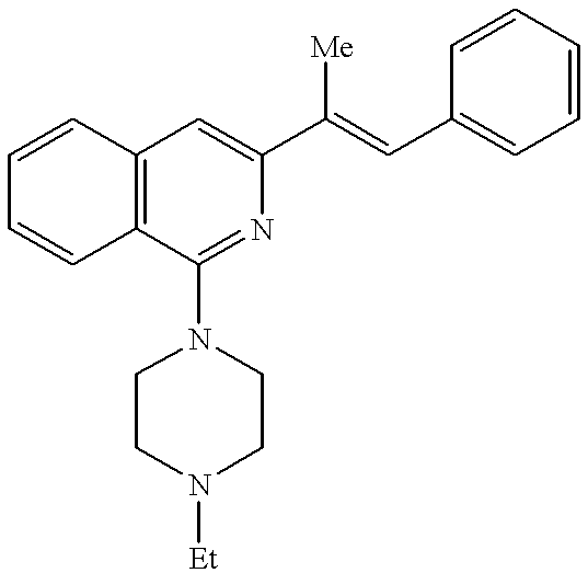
C1=CC2=C(C=C1)C(N1CCN([Et])CC1)=NC(C([Me])=CC1=CC=CC=C1)=C2
